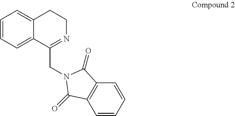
C(N1C(=O)C2=C(C=CC=C2)C1=O)C1=NCCC2=CC=CC=C21
